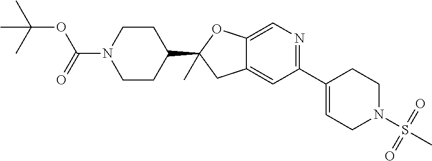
C1CN(C(=O)OC(C)(C)C)CCC1C1(C)CC2=CC(C3=CCN(S(C)(=O)=O)CC3)=NC=C2O1
